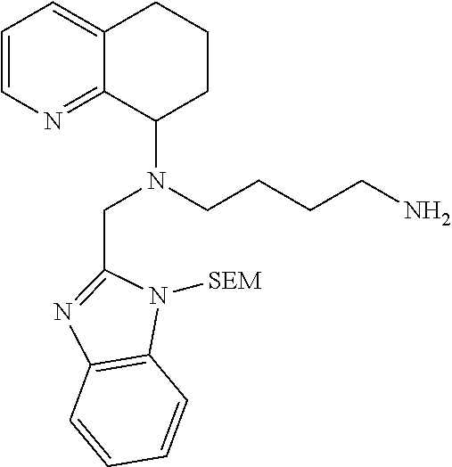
C1=CN=C2C(=C1)CCCC2N(CCCCN)CC1=NC2=C(N1[SEM])C=CC=C2
